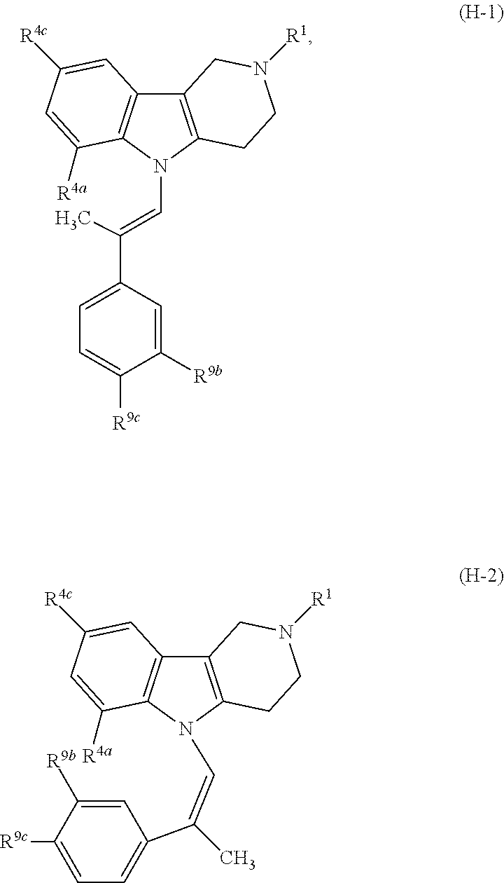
C12=C(N(C=C(C)C3=CC=C([R9c])C([R9b])=C3)C3=C1C=C([R4c])C=C3[R4a])CCN([R1])C2.C12=C(CCN([R1])C1)N(C=C(C1=CC=C([R9c])C([R9b])=C1)C)C1=C2C=C([R4c])C=C1[R4a]
